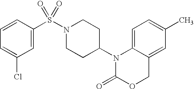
C1=C2C(=CC(C)=C1)COC(=O)N2C1CCN(S(=O)(=O)C2=CC(Cl)=CC=C2)CC1
